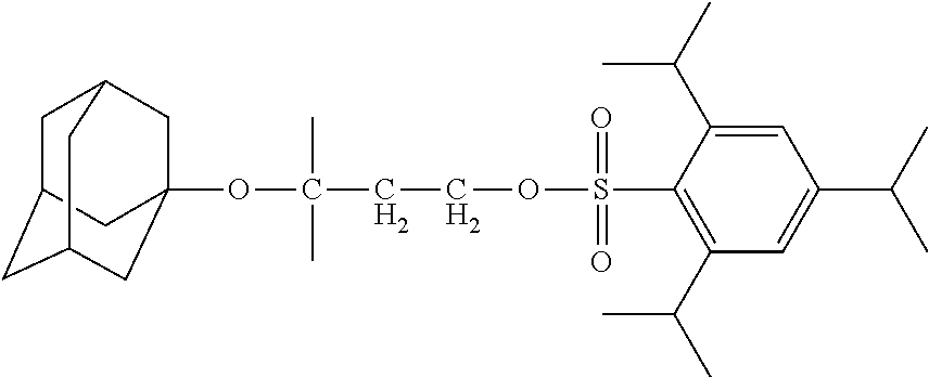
C1=C(C(C)C)C(S(OCCC(OC23CC4CC(CC(C2)C4)C3)(C)C)(=O)=O)=C(C(C)C)C=C1C(C)C
